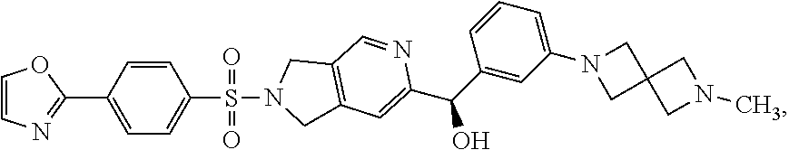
C1=C(C2=NC=CO2)C=CC(S(=O)(=O)N2CC3=C(C2)C=NC(C(C2=CC(N4CC5(C4)CN(C)C5)=CC=C2)O)=C3)=C1
